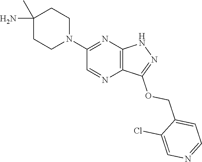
C1(C)(N)CCN(C2=NC3=C(N=C2)C(OCC2=CC=NC=C2Cl)=NN3)CC1
